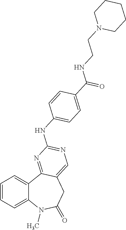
C1=CC=C2C(=C1)C1=NC(NC3=CC=C(C(NCCN4CCCCC4)=O)C=C3)=NC=C1CC(=O)N2C
